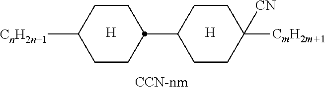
[CnH2n+1]C1CCC(C2CCC([CmH2m+1])([CN])CC2)CC1.[H].[H]
